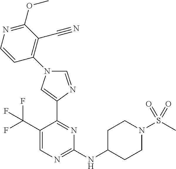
C1(NC2CCN(S(C)(=O)=O)CC2)=NC=C(C(F)(F)F)C(C2=CN(C3=C(C#N)C(OC)=NC=C3)C=N2)=N1
